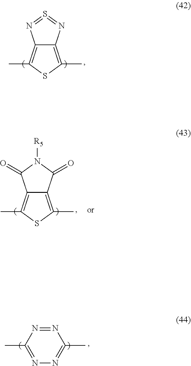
C12=C(C)SC(C)=C1N=S=N2.C12=C(C)SC(C)=C1C(=O)N([R5])C2=O.N1=NC(C)=NN=C1C
